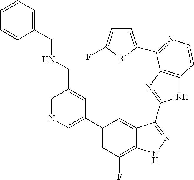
C1=C(C2=CC(F)=C3C(=C2)C(C2=NC4=C(N2)C=CN=C4C2=CC=C(F)S2)=NN3)C=C(CNCC2=CC=CC=C2)C=N1
